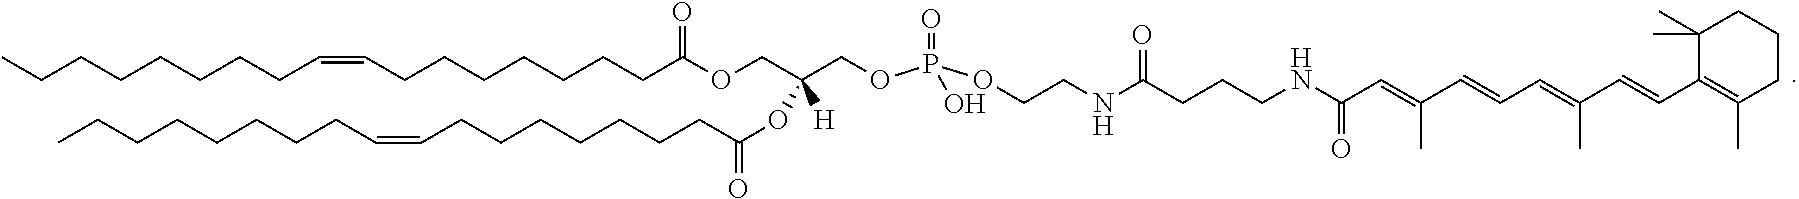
C(CCCCCCC=CCCCCCCCC(OCC(COP(OCCNC(=O)CCCNC(C=C(C)C=CC=C(C=CC1=C(C)CCCC1(C)C)C)=O)(=O)O)(OC(CCCCCCCC=CCCCCCCCC)=O)[H])=O)C
